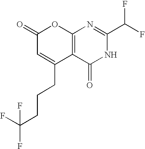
C12=C(C(=O)NC(C(F)F)=N1)C(CCCC(F)(F)F)=CC(=O)O2
